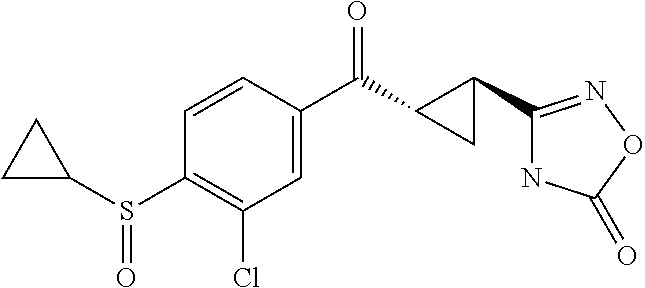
C1=CC(C(C2C(C3=NOC(=O)N3)C2)=O)=CC(Cl)=C1S(C1CC1)=O
